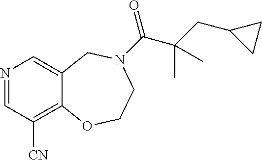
N1=CC([CN])=C2C(=C1)CN(C(=O)C(CC1CC1)(C)C)CCO2
